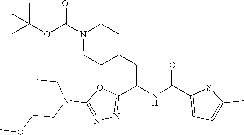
CC(OC(N1CCC(CC(NC(C2=CC=C(C)S2)=O)C2=NN=C(N(CCOC)CC)O2)CC1)=O)(C)C
